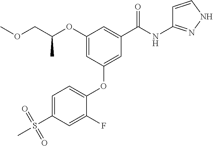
C1=C(F)C(OC2=CC(C(NC3=NNC=C3)=O)=CC(OC(COC)C)=C2)=CC=C1S(C)(=O)=O
